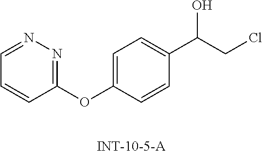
C1=NN=C(OC2=CC=C(C(CCl)O)C=C2)C=C1
